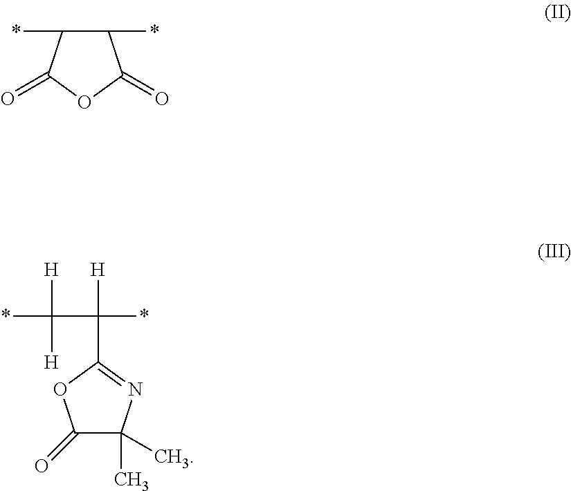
C1(*)C(*)C(=O)OC1=O.C1(C([H])(*)C(*)([H])[H])=NC(C)(C)C(=O)O1
